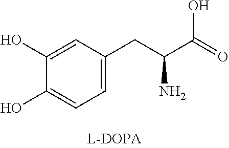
C1(O)=CC(CC(C(=O)O)N)=CC=C1O
